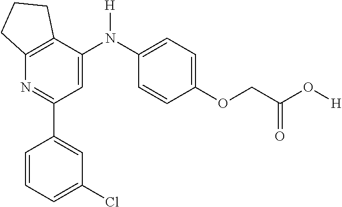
C1(C2=CC(Cl)=CC=C2)=NC2=C(C(N(C3=CC=C(OCC(O[H])=O)C=C3)[H])=C1)CCC2
